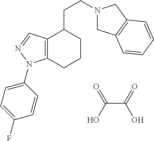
C(CC1C2=C(CCC1)N(C1=CC=C(F)C=C1)N=C2)N1CC2=C(C1)C=CC=C2.C(C(=O)O)(O)=O
